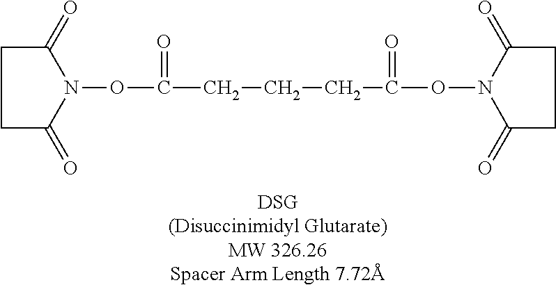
C1C(=O)N(OC(CCCC(ON2C(=O)CCC2=O)=O)=O)C(=O)C1
